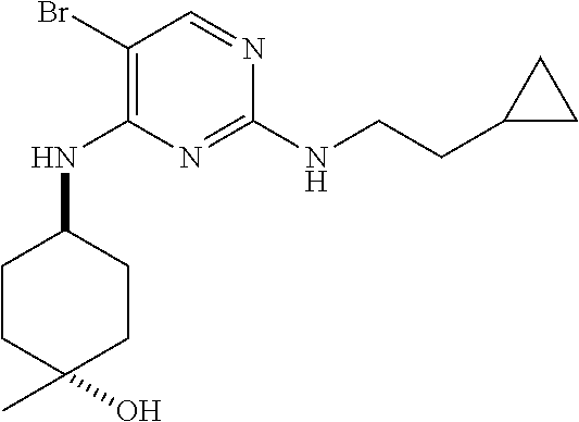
C1(Br)=C(NC2CCC(O)(C)CC2)N=C(NCCC2CC2)N=C1
